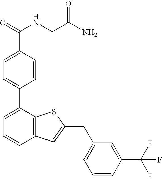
C1=C(C(=O)NCC(N)=O)C=CC(C2=CC=CC3=C2SC(CC2=CC=CC(C(F)(F)F)=C2)=C3)=C1
